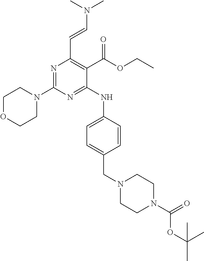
N1(C2=NC(C=CN(C)C)=C(C(OCC)=O)C(NC3=CC=C(CN4CCN(C(OC(C)(C)C)=O)CC4)C=C3)=N2)CCOCC1
